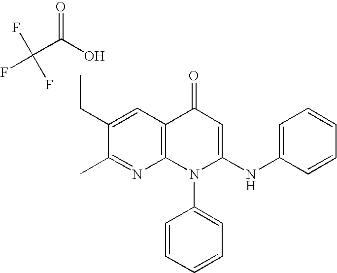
C1(C)=NC2=C(C=C1CC)C(=O)C=C(NC1=CC=CC=C1)N2C1=CC=CC=C1.C(C(O)=O)(F)(F)F
